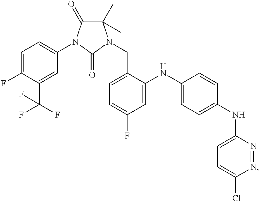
C1=C(F)C(C(F)(F)F)=CC(N2C(=O)C(C)(C)N(CC3=CC=C(F)C=C3NC3=CC=C(NC4=CC=C(Cl)N=N4)C=C3)C2=O)=C1
